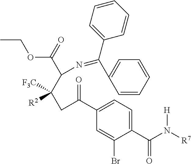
C1(C(N([R7])[H])=O)=CC=C(C(CC(C(N=C(C2=CC=CC=C2)C2=CC=CC=C2)C(=O)OCC)([F3C])[R2])=O)C=C1Br
